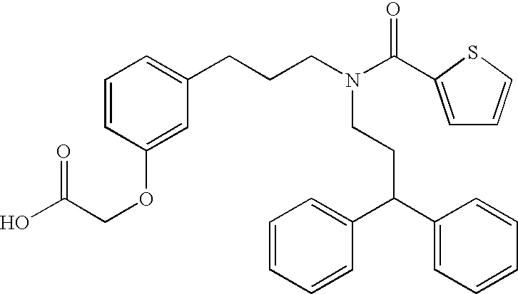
N(CCC(C1=CC=CC=C1)C1=CC=CC=C1)(CCCC1=CC=CC(OCC(O)=O)=C1)C(=O)C1=CC=CS1
